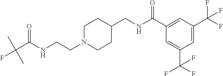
FC(C(NCCN1CCC(CNC(C2=CC(C(F)(F)F)=CC(C(F)(F)F)=C2)=O)CC1)=O)(C)C
